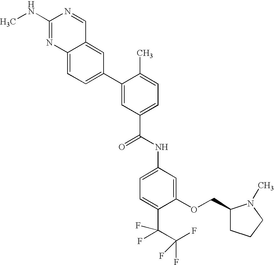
C1(NC)=NC2=CC=C(C3=CC(C(NC4=CC=C(C(C(F)(F)F)(F)F)C(OCC5CCCN5C)=C4)=O)=CC=C3C)C=C2C=N1
